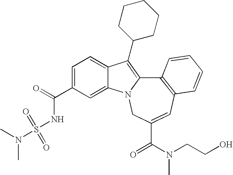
N(C)(CCO)C(=O)C1=CC2=C(C=CC=C2)C2=C(C3CCCCC3)C3=CC=C(C(=O)NS(=O)(=O)N(C)C)C=C3N2C1
